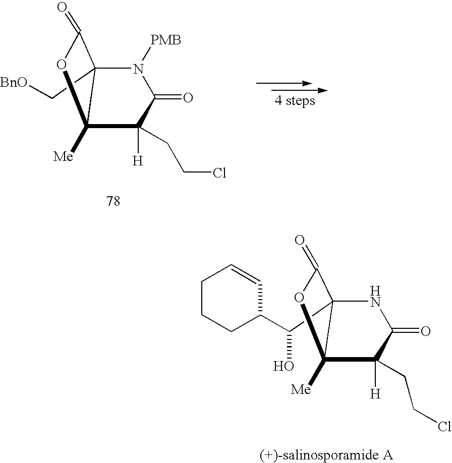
C12(C[BnO])N([PMB])C(=O)C([H])(CCCl)C1([Me])OC2=O.C12(C(C3C=CCCC3)O)NC(=O)C([H])(CCCl)C1([Me])OC2=O
